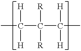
CC(C(C([H])([H])C)([R])[R])([H])[H]
